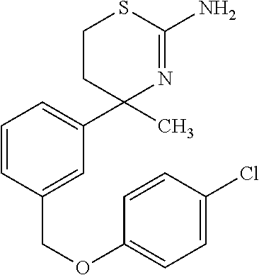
C1=CC(COC2=CC=C(Cl)C=C2)=CC(C2(C)N=C(N)SCC2)=C1
